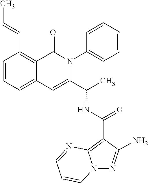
C1=CC=C2C(=C1C=CC)C(=O)N(C1=CC=CC=C1)C(C(NC(=O)C1=C3N(N=C1N)C=CC=N3)C)=C2
